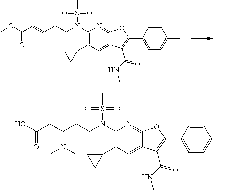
O(C(C=CCCN(C1=C(C2CC2)C=C2C(=N1)OC(C1=CC=C(C)C=C1)=C2C(=O)NC)S(C)(=O)=O)=O)C.OC(CC(CCN(C1=C(C2CC2)C=C2C(=N1)OC(C1=CC=C(C)C=C1)=C2C(=O)NC)S(C)(=O)=O)N(C)C)=O
